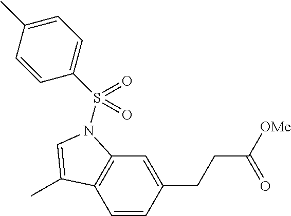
C1=C(CCC([OMe])=O)C=CC2=C1N(S(C1=CC=C(C)C=C1)(=O)=O)C=C2C
